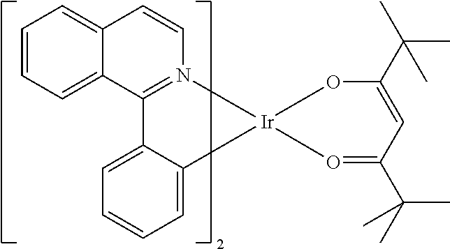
C12=CC=CC=C1C1=N(C=C2)[Ir]2(C3=CC=CC=C13)OC(C(C)(C)C)=CC(C(C)(C)C)=O2
